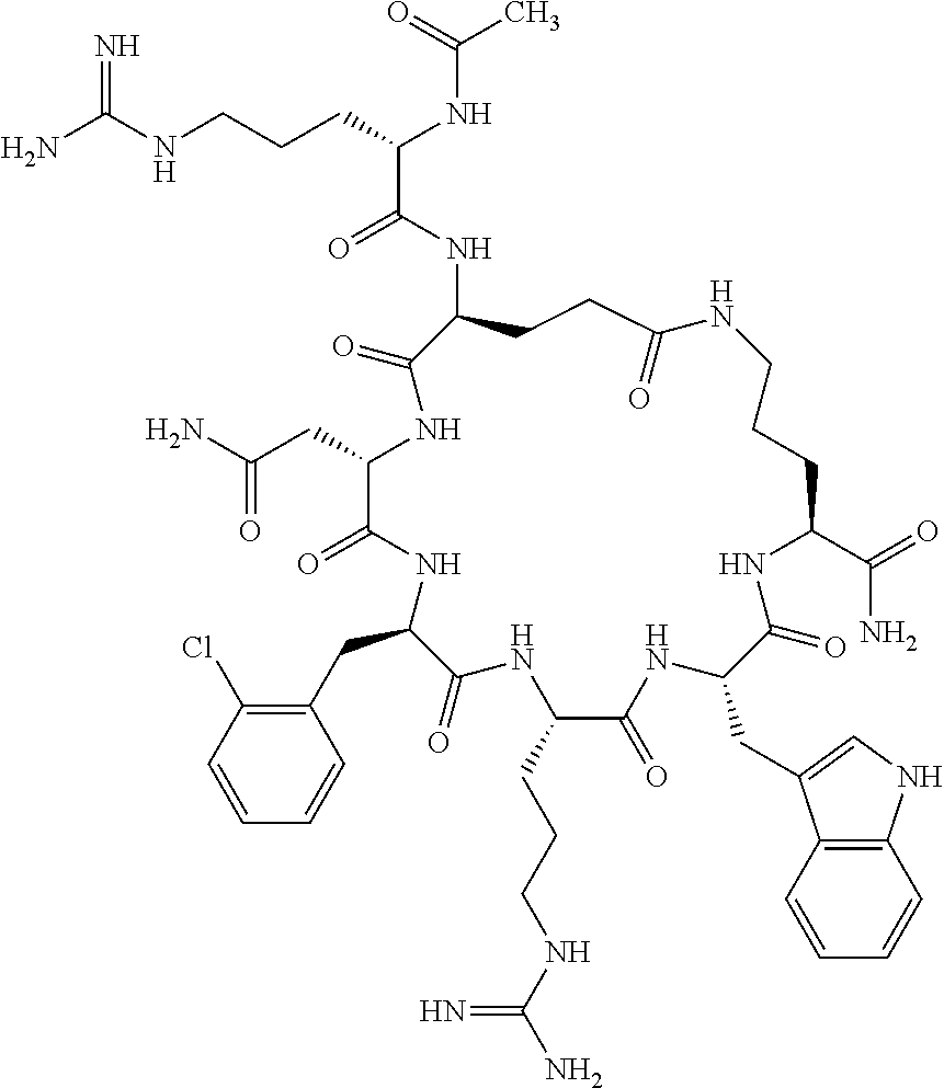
NC(NCCCC(NC(C)=O)C(=O)NC1CCC(=O)NCCCC(C(=O)N)NC(=O)C(CC2=CNC3=C2C=CC=C3)NC(=O)C(CCCNC(N)=N)NC(=O)C(CC2=C(Cl)C=CC=C2)NC(=O)C(CC(N)=O)NC1=O)=N
